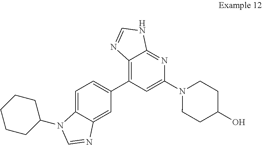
C1=C2C(=CC(C3=C4C(=NC(N5CCC(O)CC5)=C3)NC=N4)=C1)N=CN2C1CCCCC1
